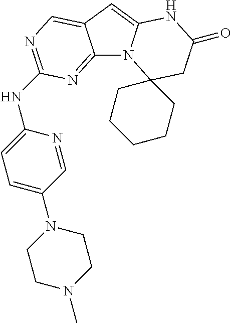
C12=NC(NC3=CC=C(N4CCN(C)CC4)C=N3)=NC=C1C=C1N2C2(CC(=O)N1)CCCCC2
